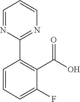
C1(C2=C(C(=O)O)C(F)=CC=C2)=NC=CC=N1
